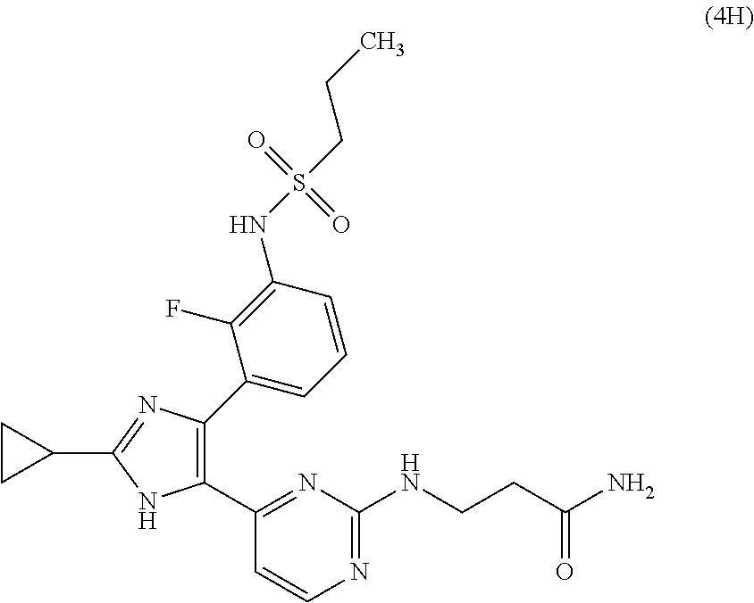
C1(C2=NC(NCCC(N)=O)=NC=C2)=C(C2=CC=CC(NS(CCC)(=O)=O)=C2F)N=C(C2CC2)N1
